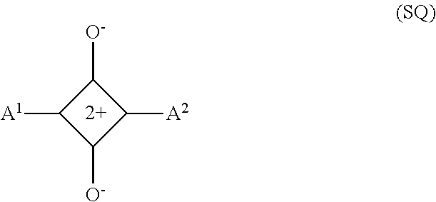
C1([O-])C([A1])C([O-])C1[A2]
